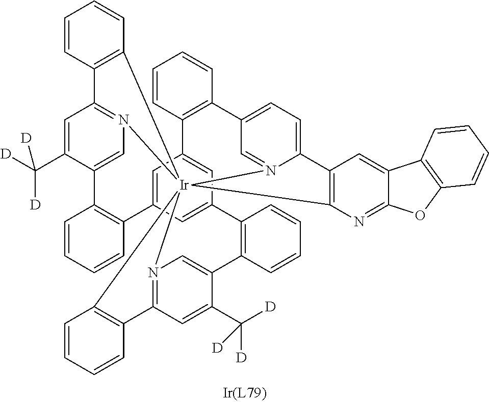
C1=C(C([D])([D])[D])C2=CN3=C1C1=C([Ir]3456N3=CC(=CC=C3C3=C4N=C4C(=C3)C3=C(O4)C=CC=C3)C3=C(C4=CC(=CC(=C4)C4=C2C=CC=C4)C2=C(C=CC=C2)C2=CN5=C(C=C2C([D])([D])[D])C2=C6C=CC=C2)C=CC=C3)C=CC=C1
